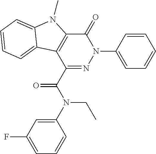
C1(C(N(C2=CC(F)=CC=C2)CC)=O)=NN(C2=CC=CC=C2)C(=O)C2=C1C1=CC=CC=C1N2C
